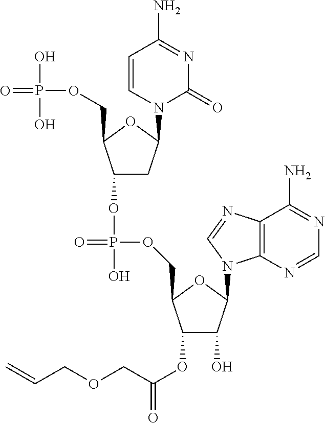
C1(OC(COCC=C)=O)C(O)C(N2C3=C(N=C2)C(N)=NC=N3)OC1COP(=O)(O)OC1CC(N2C(=O)N=C(N)C=C2)OC1COP(=O)(O)O
